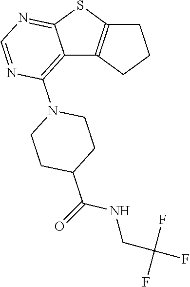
C12=C(N3CCC(C(=O)NCC(F)(F)F)CC3)N=CN=C1SC1=C2CCC1
